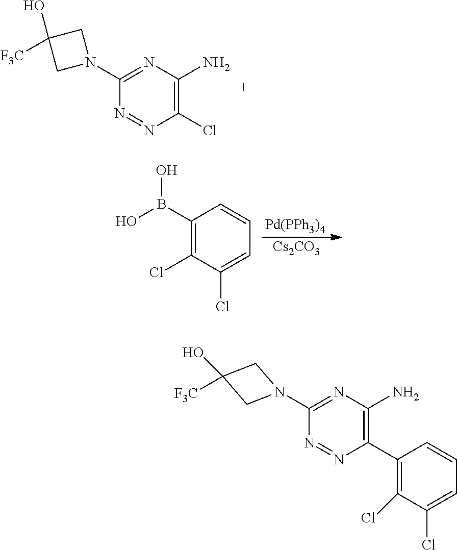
C1(N2CC(O)([F3C])C2)=NC(N)=C(Cl)N=N1.[Pd(PPh3)4].[Cs2CO3].C1(B(O)O)=C(Cl)C(Cl)=CC=C1.C1(N2CC(O)([F3C])C2)=NC(N)=C(C2=C(Cl)C(Cl)=CC=C2)N=N1
